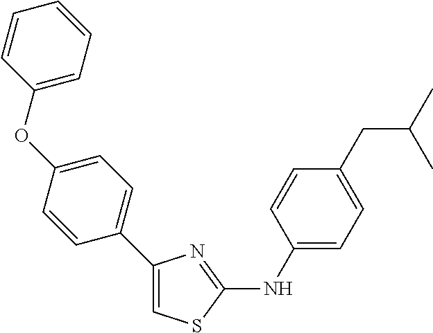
C1=CC(OC2=CC=C(C3=CSC(NC4=CC=C(CC(C)C)C=C4)=N3)C=C2)=CC=C1
